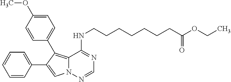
C1=CC(C2=CN3C(=C2C2=CC=C(OC)C=C2)C(NCCCCCCCC(OCC)=O)=NC=N3)=CC=C1
